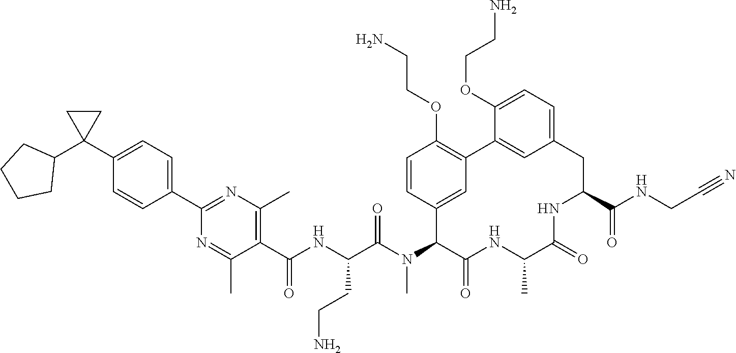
C1(C(NC(C(N(C2C(=O)NC(C)C(=O)NC(C(NCC#N)=O)CC3=CC=C(OCCN)C(=C3)C3=C(OCCN)C=CC2=C3)C)=O)CCN)=O)=C(C)N=C(C2=CC=C(C3(C4CCCC4)CC3)C=C2)N=C1C
